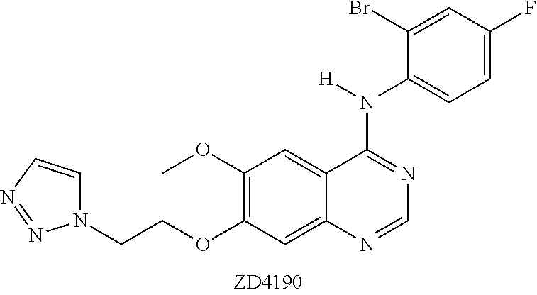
C1(OC)=C(OCCN2C=CN=N2)C=C2C(=C1)C(N([H])C1=CC=C(F)C=C1Br)=NC=N2
